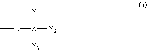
C[L][Z]([Y2])([Y1])[Y3]
